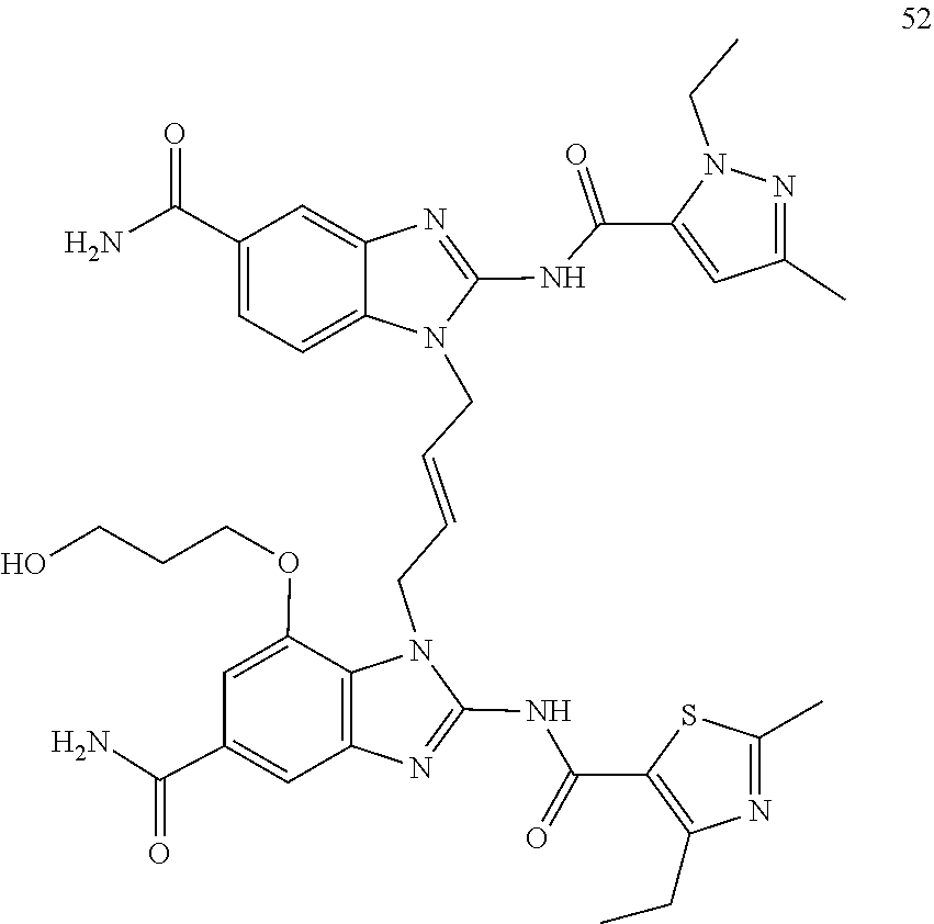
N(C1=NC2=C(N1CC=CCN1C(NC(C3=CC(C)=NN3CC)=O)=NC3=CC(C(N)=O)=CC=C13)C(OCCCO)=CC(C(=O)N)=C2)C(C1=C(CC)N=C(C)S1)=O
